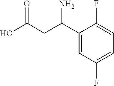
C1(C(CC(O)=O)N)=CC(F)=CC=C1F
